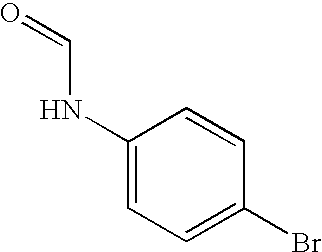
C1(NC=O)=CC=C(Br)C=C1
